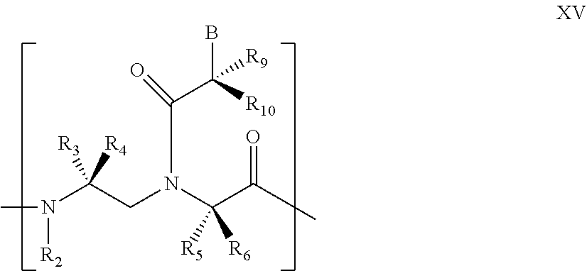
N(C(CN(C(C(=O)C)([R5])[R6])C(=O)C([R10])(B)[R9])([R3])[R4])(C)[R2]
